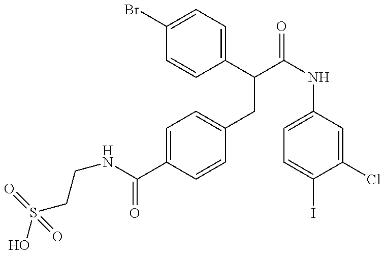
OS(CCNC(=O)C1=CC=C(CC(C2=CC=C(Br)C=C2)C(=O)NC2=CC=C(I)C(Cl)=C2)C=C1)(=O)=O
